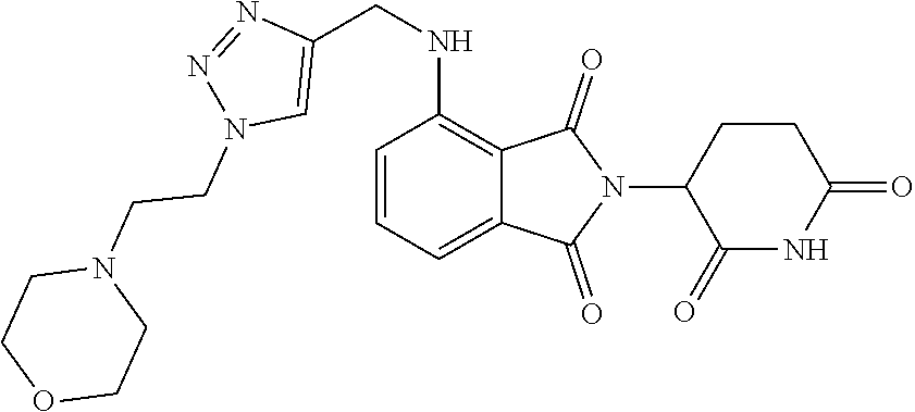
C1=CC=C2C(=C1NCC1=CN(CCN3CCOCC3)N=N1)C(=O)N(C1C(=O)NC(=O)CC1)C2=O
